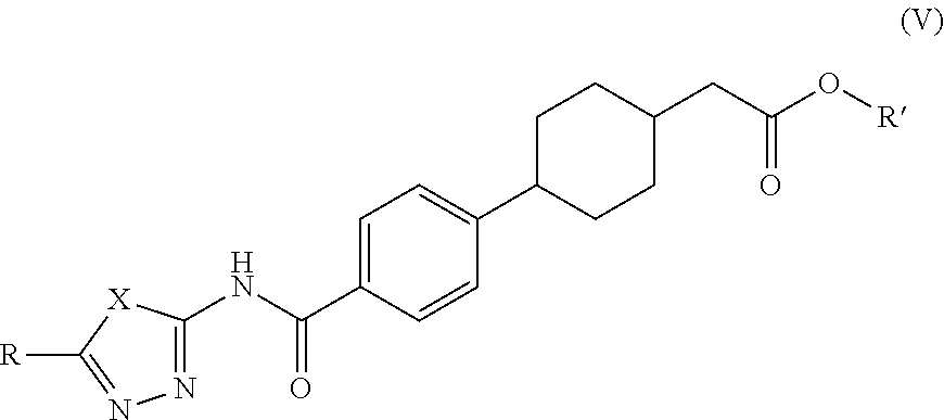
C1C(C2=CC=C(C(NC3=NN=C([R])[X]3)=O)C=C2)CCC(CC(O[R])=O)C1
